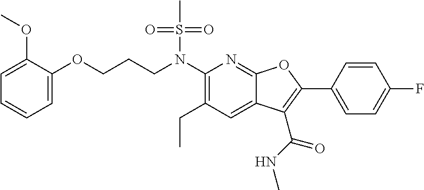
C1(N(CCCOC2=CC=CC=C2OC)S(C)(=O)=O)=C(CC)C=C2C(=N1)OC(C1=CC=C(F)C=C1)=C2C(NC)=O
